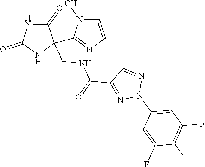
C1=NN(C2=CC(F)=C(F)C(F)=C2)N=C1C(NCC1(C2=NC=CN2C)C(=O)NC(=O)N1)=O
